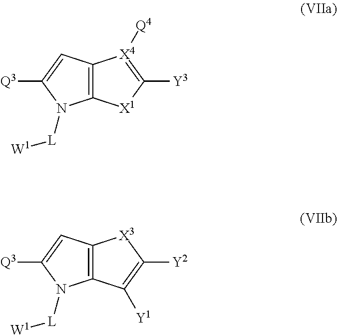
C12=C([X1]C([Y3])=[X4]1[Q4])N([L][W1])C([Q3])=C2.C12=C(C([Y1])=C([Y2])[X3]1)N([L][W1])C([Q3])=C2
